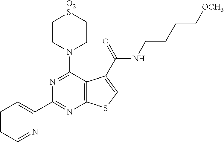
C1=CC=NC(C2=NC3=C(C(N4CC[O2S]CC4)=N2)C(C(=O)NCCCC[OCH3])=CS3)=C1
